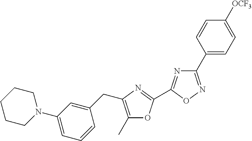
C1(C)=C(CC2=CC(N3CCCCC3)=CC=C2)N=C(C2=NC(C3=CC=C([OCF3])C=C3)=NO2)O1
